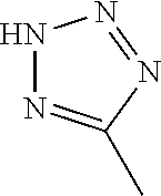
N1N=C(C)N=N1
